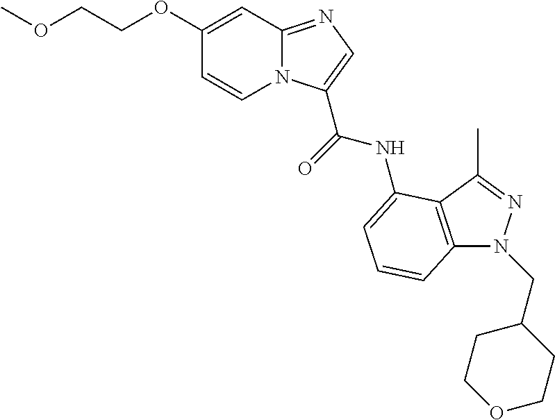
C12=NC=C(C(NC3=CC=CC4=C3C(C)=NN4CC3CCOCC3)=O)N1C=CC(OCCOC)=C2
